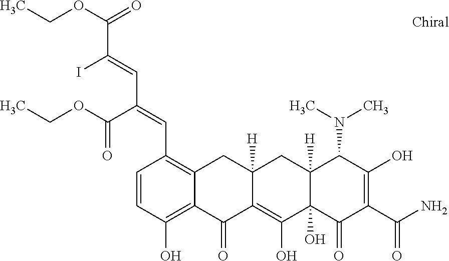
C1=CC(O)=C2C(=C1C=C(C=C(C(OCC)=O)I)C(OCC)=O)CC1([H])C(=C(O)C3(O)C([H])(C1)C(N(C)C)C(O)=C(C(N)=O)C3=O)C2=O
